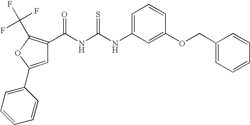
C(NC(NC1=CC=CC(OCC2=CC=CC=C2)=C1)=S)(=O)C1=C(C(F)(F)F)OC(C2=CC=CC=C2)=C1
